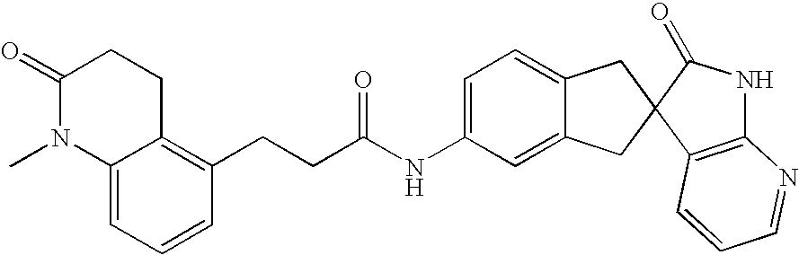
C1=C(NC(CCC2=C3C(=CC=C2)N(C)C(=O)CC3)=O)C=C2C(=C1)CC1(C2)C2=C(NC1=O)N=CC=C2
